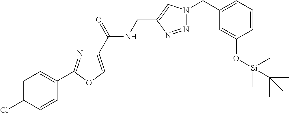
ClC1=CC=C(C2=NC(C(NCC3=CN(CC4=CC=CC(O[Si](C)(C)C(C)(C)C)=C4)N=N3)=O)=CO2)C=C1
